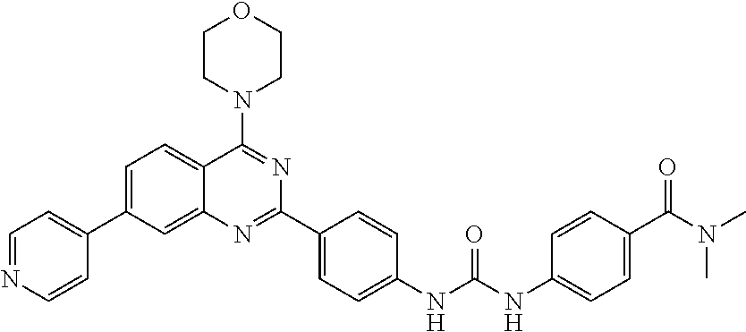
C1=C(C2=CC=NC=C2)C=C2C(=C1)C(N1CCOCC1)=NC(C1=CC=C(NC(NC3=CC=C(C(N(C)C)=O)C=C3)=O)C=C1)=N2
